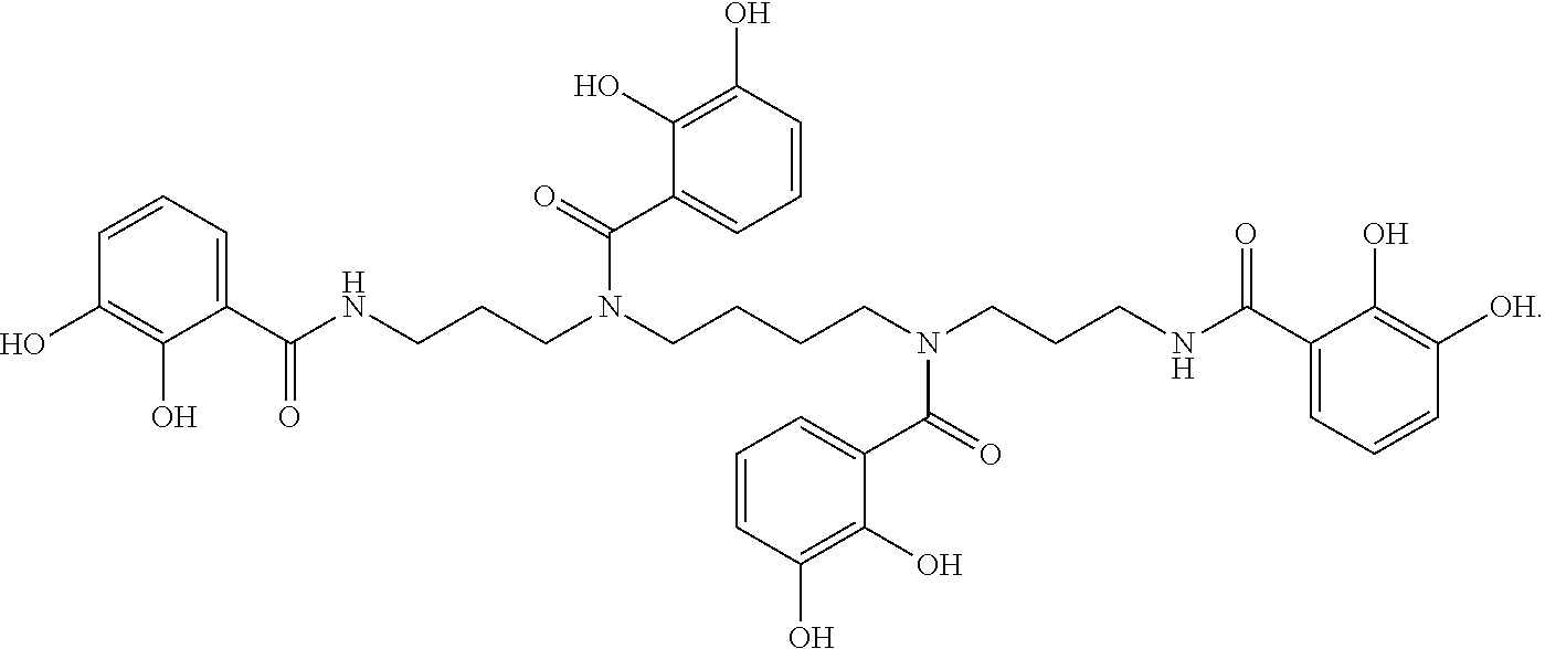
C1=CC=C(C(NCCCN(CCCCN(CCCNC(C2=CC=CC([OH])=C2O)=O)C(=O)C2=CC=CC(O)=C2O)C(=O)C2=CC=CC(O)=C2O)=O)C(O)=C1O
